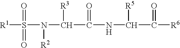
[R1]S(=O)(=O)N([R2])C([R3])C(=O)NC([R5])C(=O)[R6]
